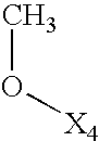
O(C)[X4]
